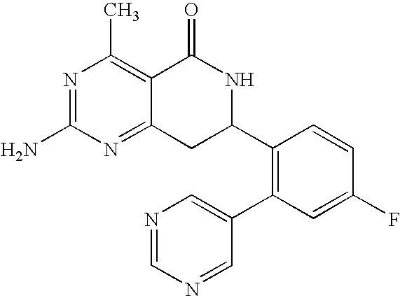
C12=NC(N)=NC(C)=C1C(=O)NC(C1=C(C3=CN=CN=C3)C=C(F)C=C1)C2
